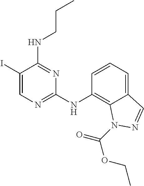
C1(I)=CN=C(NC2=C3C(=CC=C2)C=NN3C(=O)OCC)N=C1NCCC
